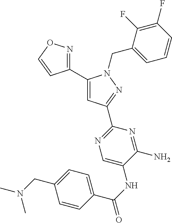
C1(C2=CC(C3=NC=C(NC(=O)C4=CC=C(CN(C)C)C=C4)C(N)=N3)=NN2CC2=CC=CC(F)=C2F)=NOC=C1
